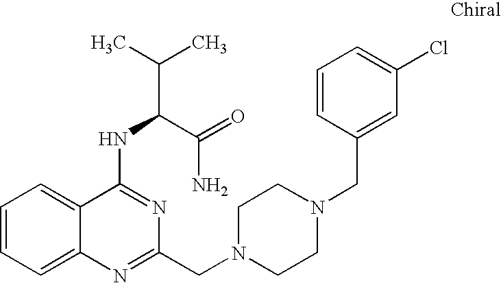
C1=CC=C2C(=C1)C(NC(C(C)C)C(=O)N)=NC(CN1CCN(CC3=CC(Cl)=CC=C3)CC1)=N2
